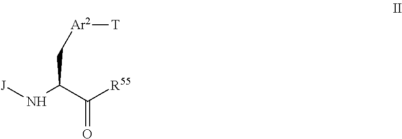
[J]NC(C([R55])=O)C[Ar2][T]
